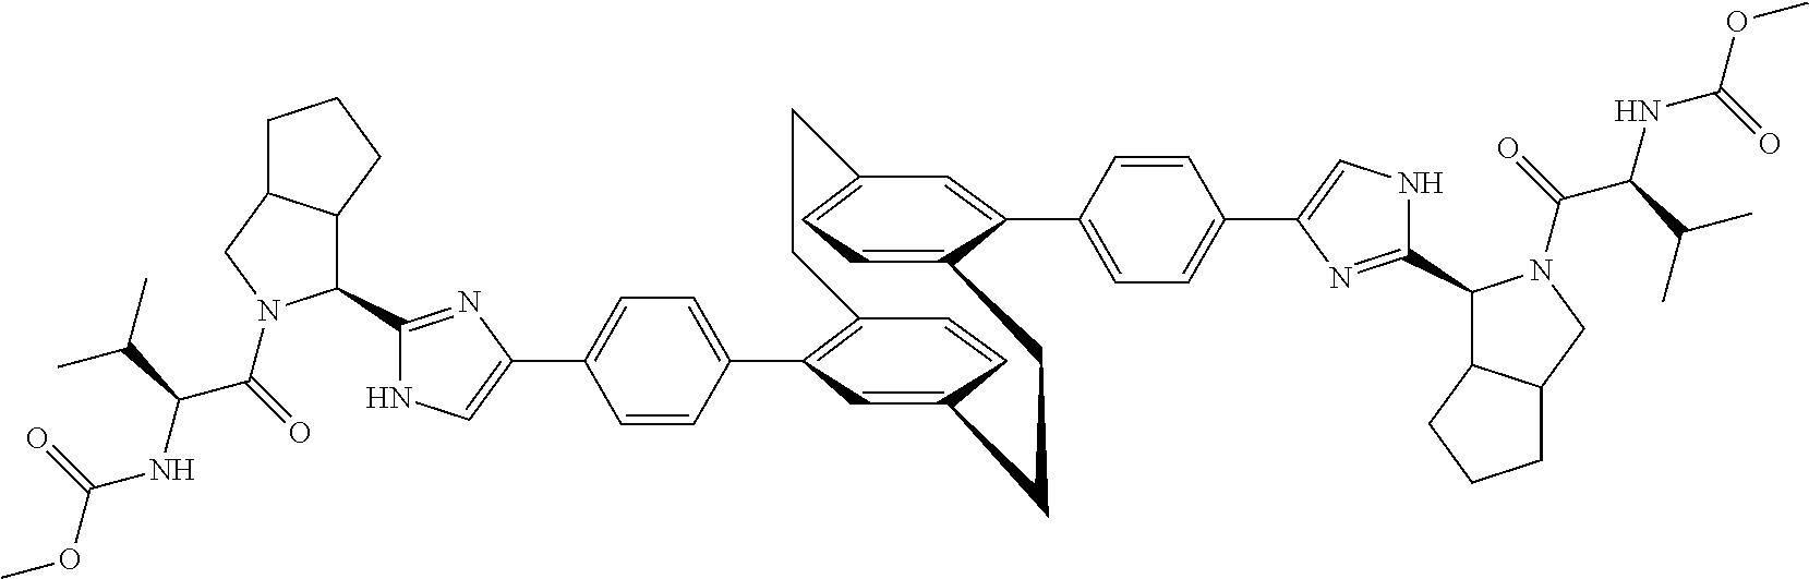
C1(C2C3C(CN2C(=O)C(NC(OC)=O)C(C)C)CCC3)=NC(C2=CC=C(C3=C4C=CC(=C3)CCC3=CC=C(C=C3C3=CC=C(C5=CNC(C6C7C(CN6C(C(NC(OC)=O)C(C)C)=O)CCC7)=N5)C=C3)CC4)C=C2)=CN1
